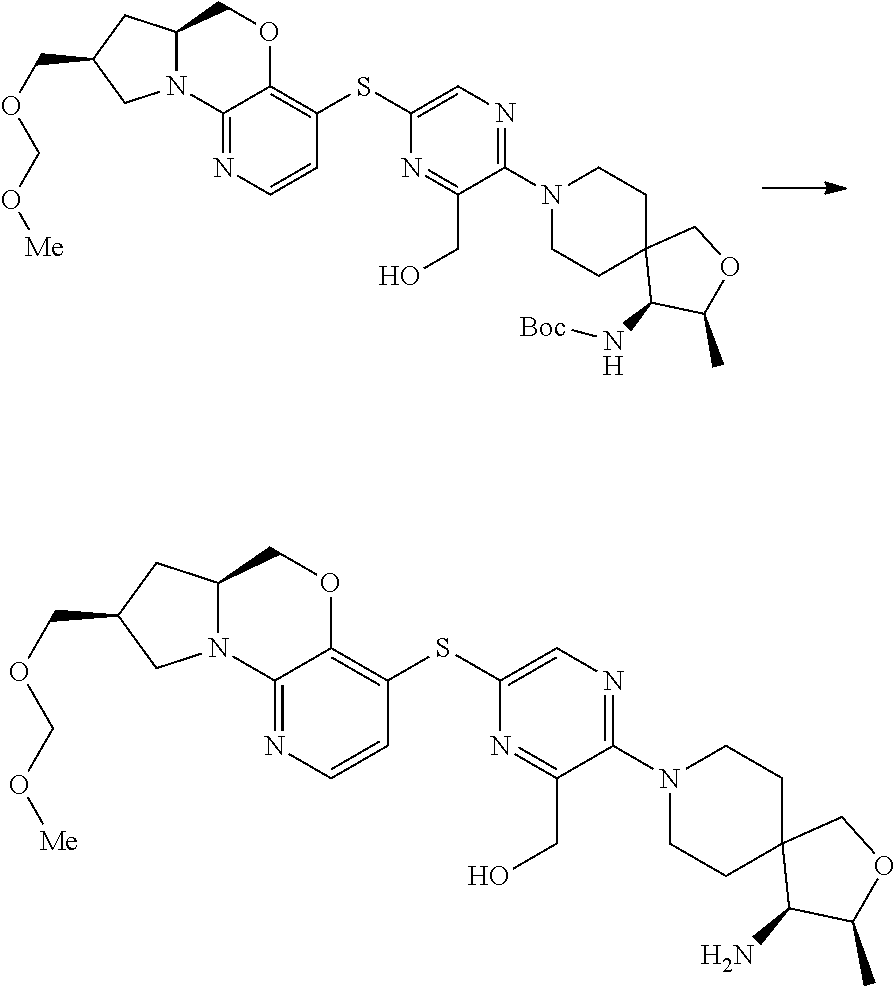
C12=NC=CC(SC3=CN=C(N4CCC5(CC4)C(N[Boc])C(C)OC5)C(CO)=N3)=C1OCC1N2CC(COCO[Me])C1.C12=NC=CC(SC3=CN=C(N4CCC5(CC4)C(N)C(C)OC5)C(CO)=N3)=C1OCC1N2CC(COCO[Me])C1
